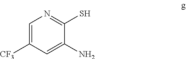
C1=C([CF3])C=C(N)C(S)=N1
